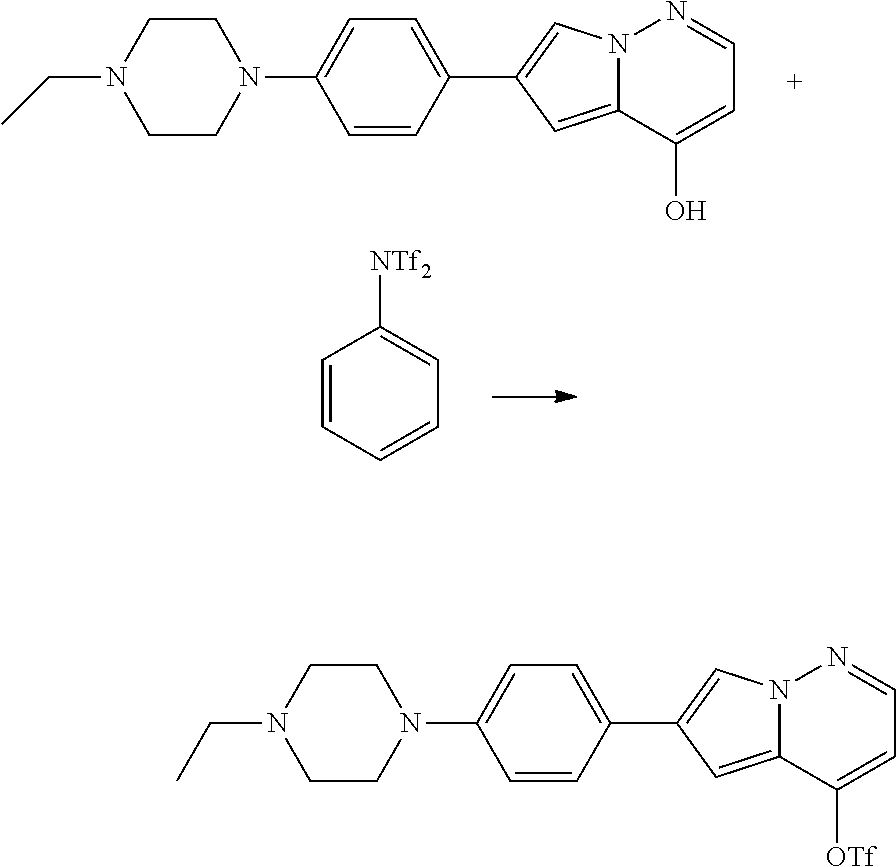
C1CN(C2=CC=C(C3=CN4C(=C3)C(O)=CC=N4)C=C2)CCN1CC.C1=CC=CC=C1[NTf2].C1CN(C2=CC=C(C3=CN4C(=C3)C([OTf])=CC=N4)C=C2)CCN1CC
